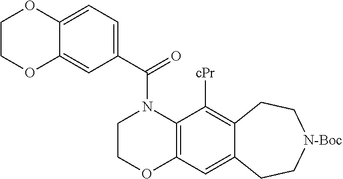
C1COC2=C(N1C(C1=CC=C3C(=C1)OCCO3)=O)C([cPr])=C1C(=C2)CC[N-Boc]CC1
